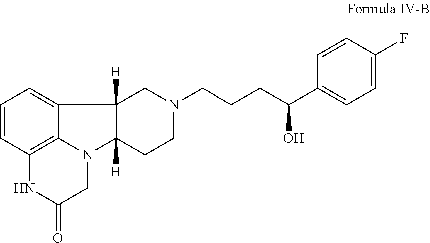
N1(CCCC(C2=CC=C(F)C=C2)O)CC2([H])C3=CC=CC4=C3N(C2([H])CC1)CC(=O)N4
